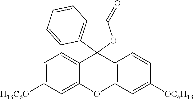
C1(=O)C2=C(C3(O1)C1=CC=C([H13C6O])C=C1OC1=C3C=CC([OC6H13])=C1)C=CC=C2
